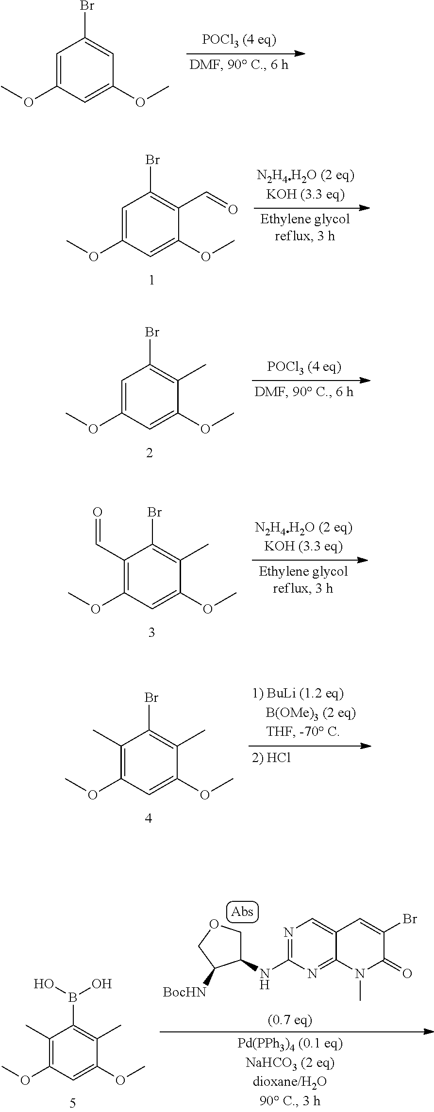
C1=C(OC)C=C(OC)C=C1Br.C1=C(OC)C=C(OC)C(C=O)=C1Br.C1=C(OC)C=C(OC)C(C)=C1Br.C1(C=O)=C(OC)C=C(OC)C(C)=C1Br.C1(C)=C(OC)C=C(OC)C(C)=C1Br.C1(C)=C(OC)C=C(OC)C(C)=C1B(O)O.N1=C(NC2COCC2[BocHN])N=C2C(=C1)C=C(Br)C(=O)N2C
